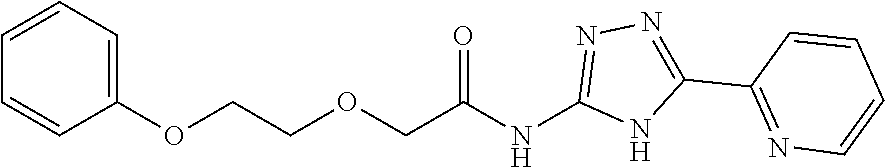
C(OCC(NC1=NN=C(C2=NC=CC=C2)N1)=O)COC1=CC=CC=C1
